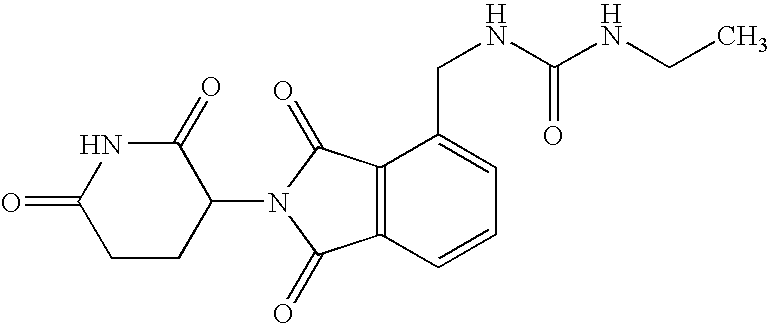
N1C(=O)CCC(N2C(=O)C3=C(C2=O)C(CNC(NCC)=O)=CC=C3)C1=O
